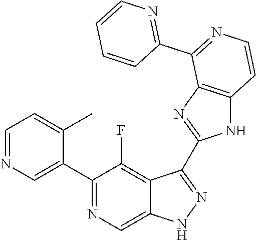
C1=NC=C(C2=NC=C3C(=C2F)C(C2=NC4=C(N2)C=CN=C4C2=NC=CC=C2)=NN3)C(C)=C1
